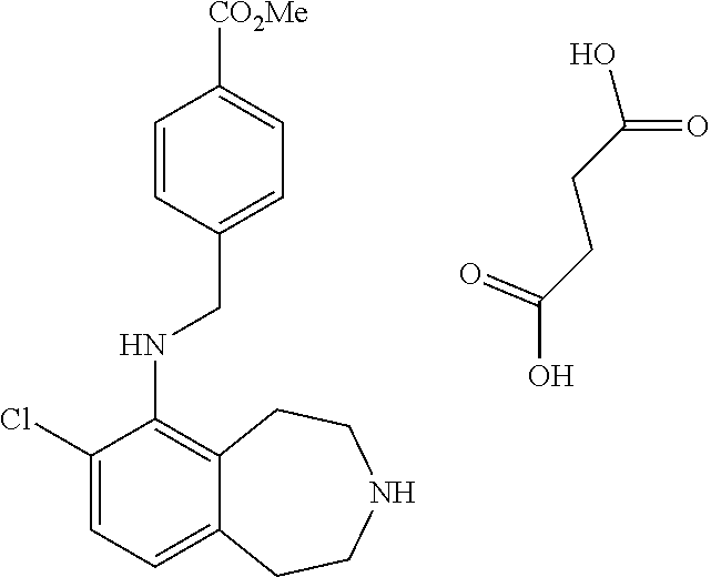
C1(Cl)=CC=C2C(=C1NCC1=CC=C([CO2Me])C=C1)CCNCC2.C(O)(CCC(O)=O)=O
